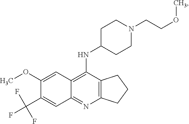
C12=C(N=C3C(=C1NC1CCN(CCOC)CC1)C=C(OC)C(C(F)(F)F)=C3)CCC2
